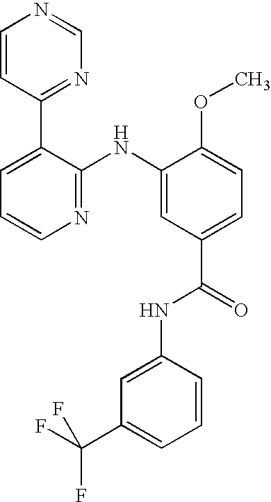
C1=CC(C2=CC=CN=C2NC2=CC(C(NC3=CC(C(F)(F)F)=CC=C3)=O)=CC=C2OC)=NC=N1
